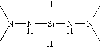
N(N[Si]([H])(NN(C)C)[H])(C)C
